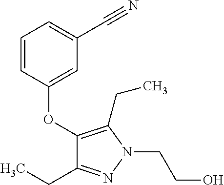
C1=CC(OC2=C(CC)N(CCO)N=C2CC)=CC(C#N)=C1
